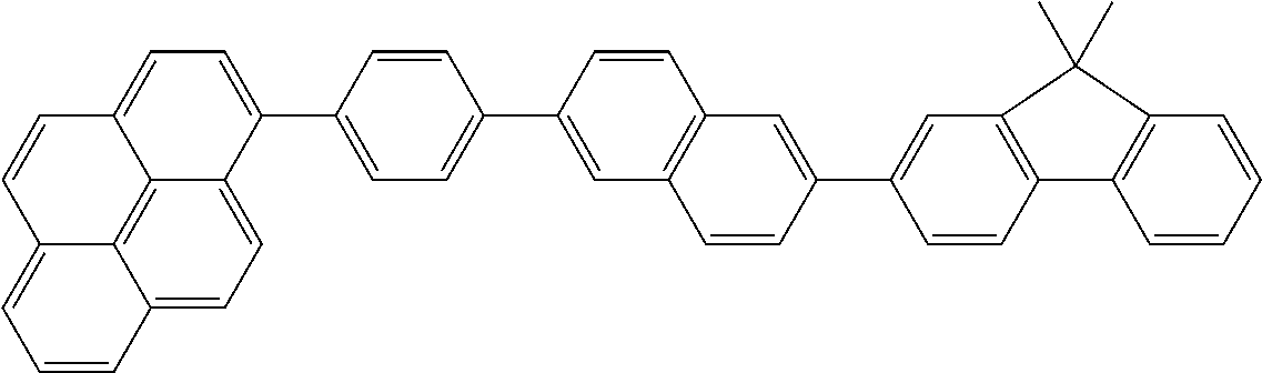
C1(C2=CC=C3C4=C5C(=CC=C24)C=CC=C5C=C3)=CC=C(C2=CC3=C(C=C2)C=C(C2=CC4=C(C=C2)C2=C(C=CC=C2)C4(C)C)C=C3)C=C1
